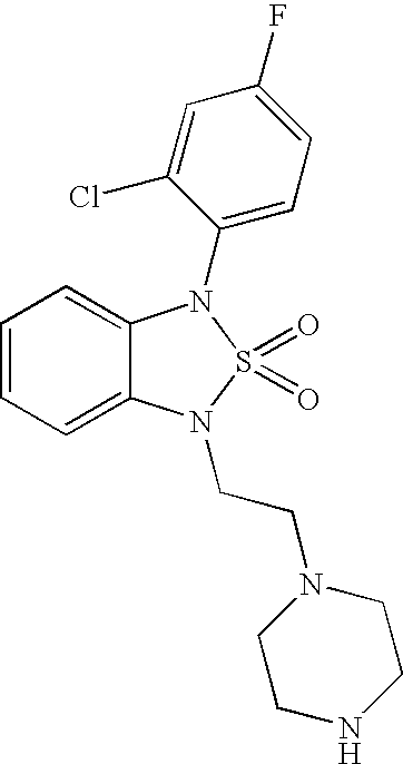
C1=CC=C2C(=C1)N(C1=CC=C(F)C=C1Cl)S(=O)(=O)N2CCN1CCNCC1
